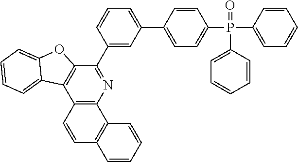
C12=C(N=C(C3=CC(C4=CC=C(P(C5=CC=CC=C5)(=O)C5=CC=CC=C5)C=C4)=CC=C3)C3=C1C1=CC=CC=C1O3)C1=C(C=C2)C=CC=C1
